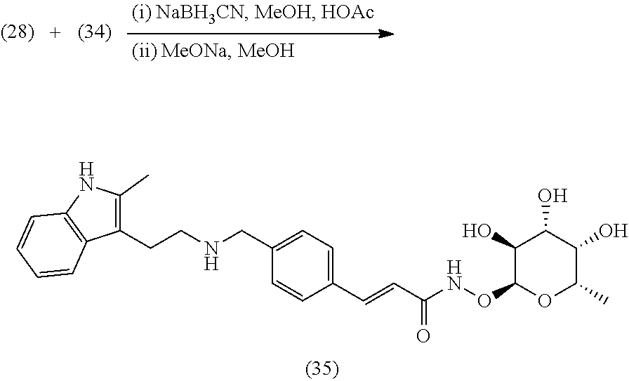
C1(CCNCC2=CC=C(C=CC(NOC3OC(C)C(O)C(O)C3O)=O)C=C2)=C(C)NC2=C1C=CC=C2
